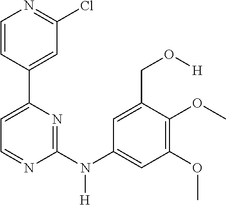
C1=CC(C2=CC=NC(N(C3=CC(OC)=C(OC)C(CO[H])=C3)[H])=N2)=CC(Cl)=N1
